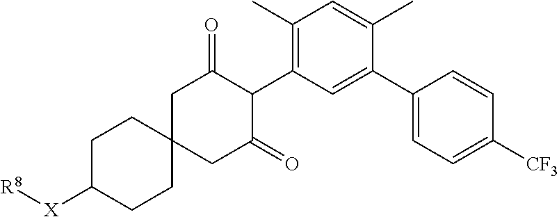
C1(C)=C(C2C(=O)CC3(CC2=O)CCC([X][R8])CC3)C=C(C2=CC=C([CF3])C=C2)C(C)=C1
